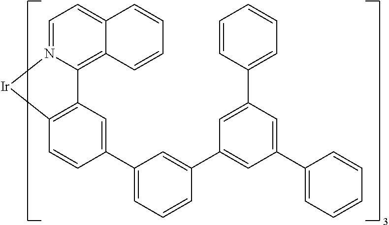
C12=C(C=CC(C3=CC=CC(C4=CC(C5=CC=CC=C5)=CC(C5=CC=CC=C5)=C4)=C3)=C1)[Ir]N1=CC=C3C(=C21)C=CC=C3
